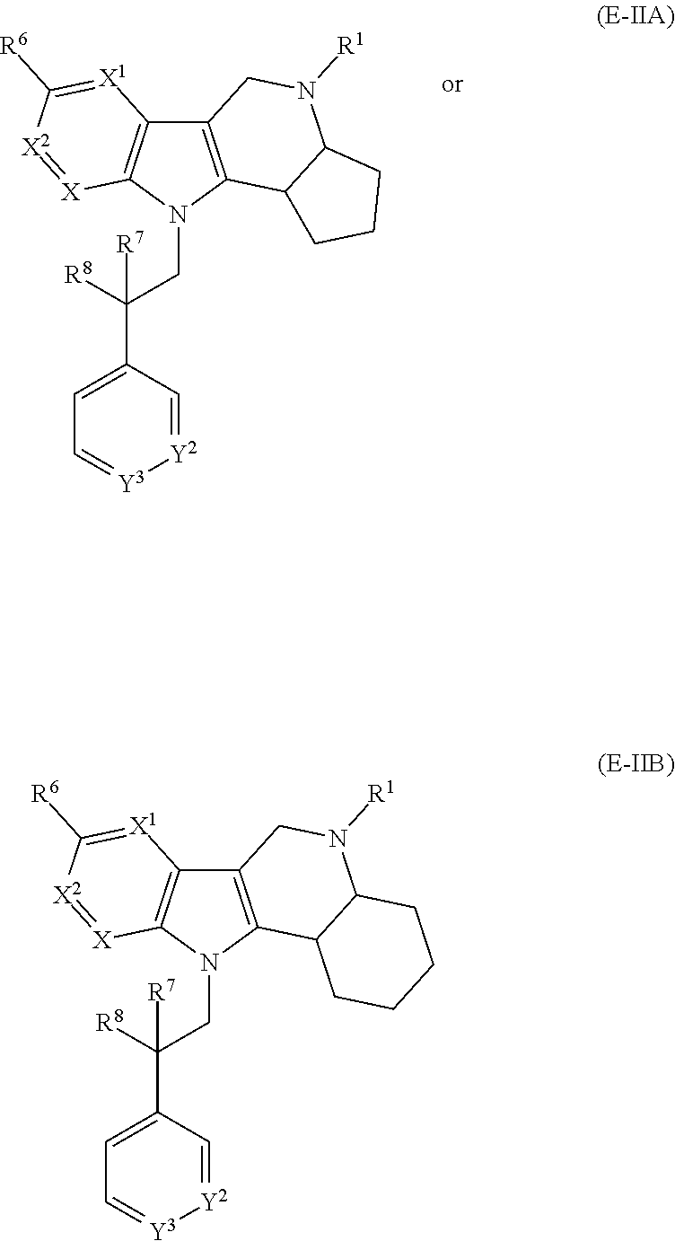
C12=C(N(CC([R8])([R7])C3=CC=[Y3][Y2]=C3)C3=C1[X1]=C([R6])[X2]=[X]3)C1C(N([R1])C2)CCCC1.C12=C(N(CC([R8])([R7])C3=CC=[Y3][Y2]=C3)C3=C1[X1]=C([R6])[X2]=[X]3)C1C(N([R1])C2)CCC1
